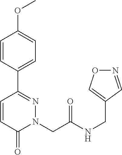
C1=CC(C2=NN(CC(NCC3=CON=C3)=O)C(=O)C=C2)=CC=C1OC
